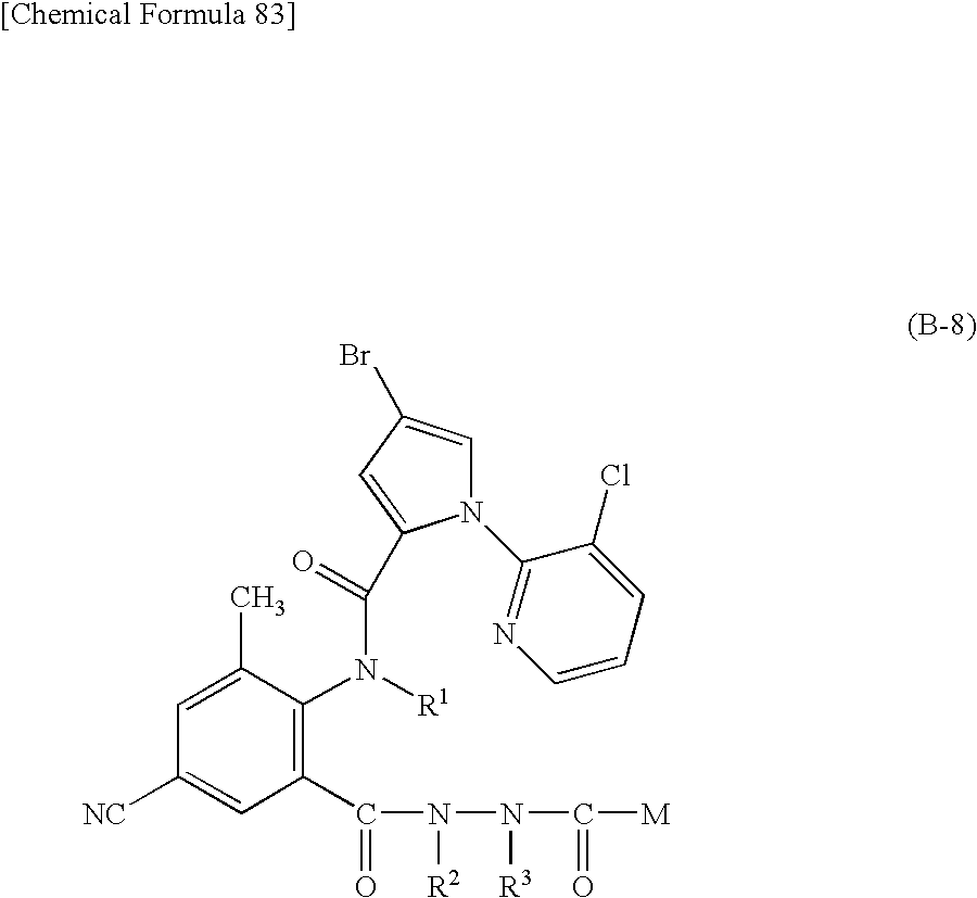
C1([NC])=CC(C(=O)N([R2])N([R3])C(=O)[M])=C(N([R1])C(=O)C2=CC(Br)=CN2C2=NC=CC=C2Cl)C(C)=C1
